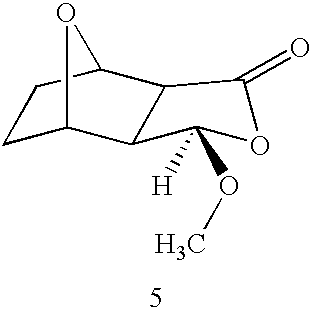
C1C2C3C(C(C1)O2)C(=O)OC3(OC)[H]
